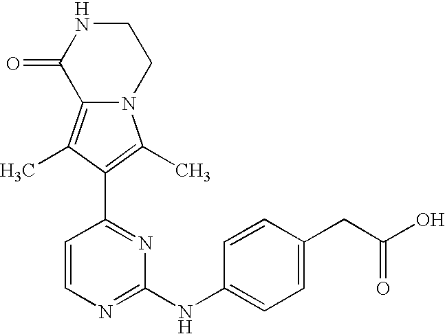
N12C(=C(C)C(C3=NC(NC4=CC=C(CC(O)=O)C=C4)=NC=C3)=C1C)C(=O)NCC2
